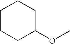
C1CCC(OC)CC1
